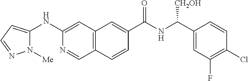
C12=C(C=C(NC3=CC=NN3[Me])N=C1)C=C(C(NC(C1=CC(F)=C(Cl)C=C1)[CH2OH])=O)C=C2
